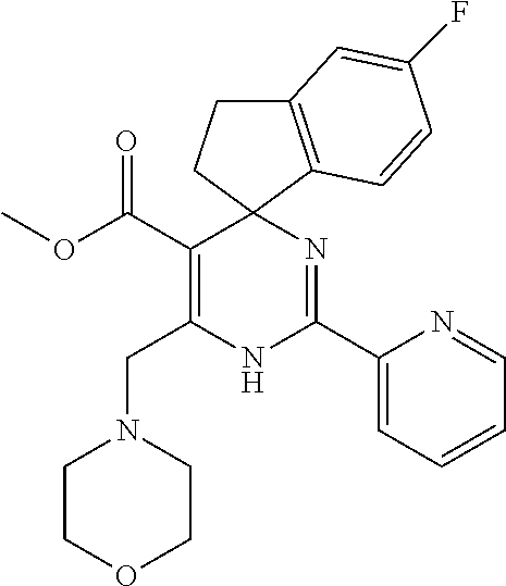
C(C1=C(CN2CCOCC2)NC(C2=CC=CC=N2)=NC12CCC1=C2C=CC(F)=C1)(=O)OC
